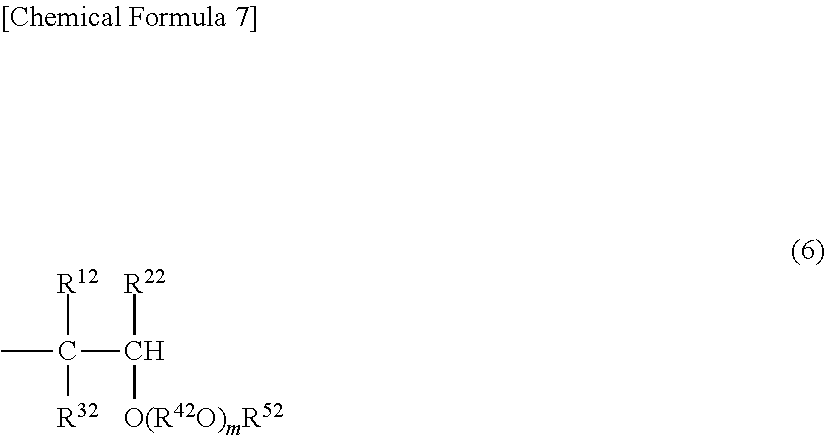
CC(C([R22])[O(R42O)mR52])([R12])[R32]
